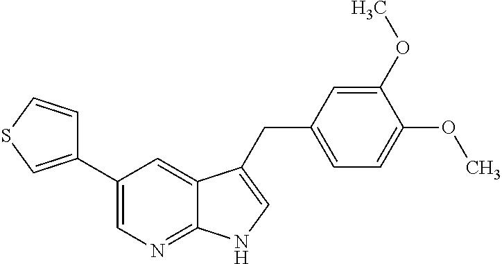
C1(C2=CSC=C2)=CN=C2C(=C1)C(CC1=CC=C(OC)C(OC)=C1)=CN2
